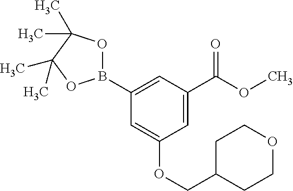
C1(B2OC(C)(C)C(C)(C)O2)=CC(C(OC)=O)=CC(OCC2CCOCC2)=C1
